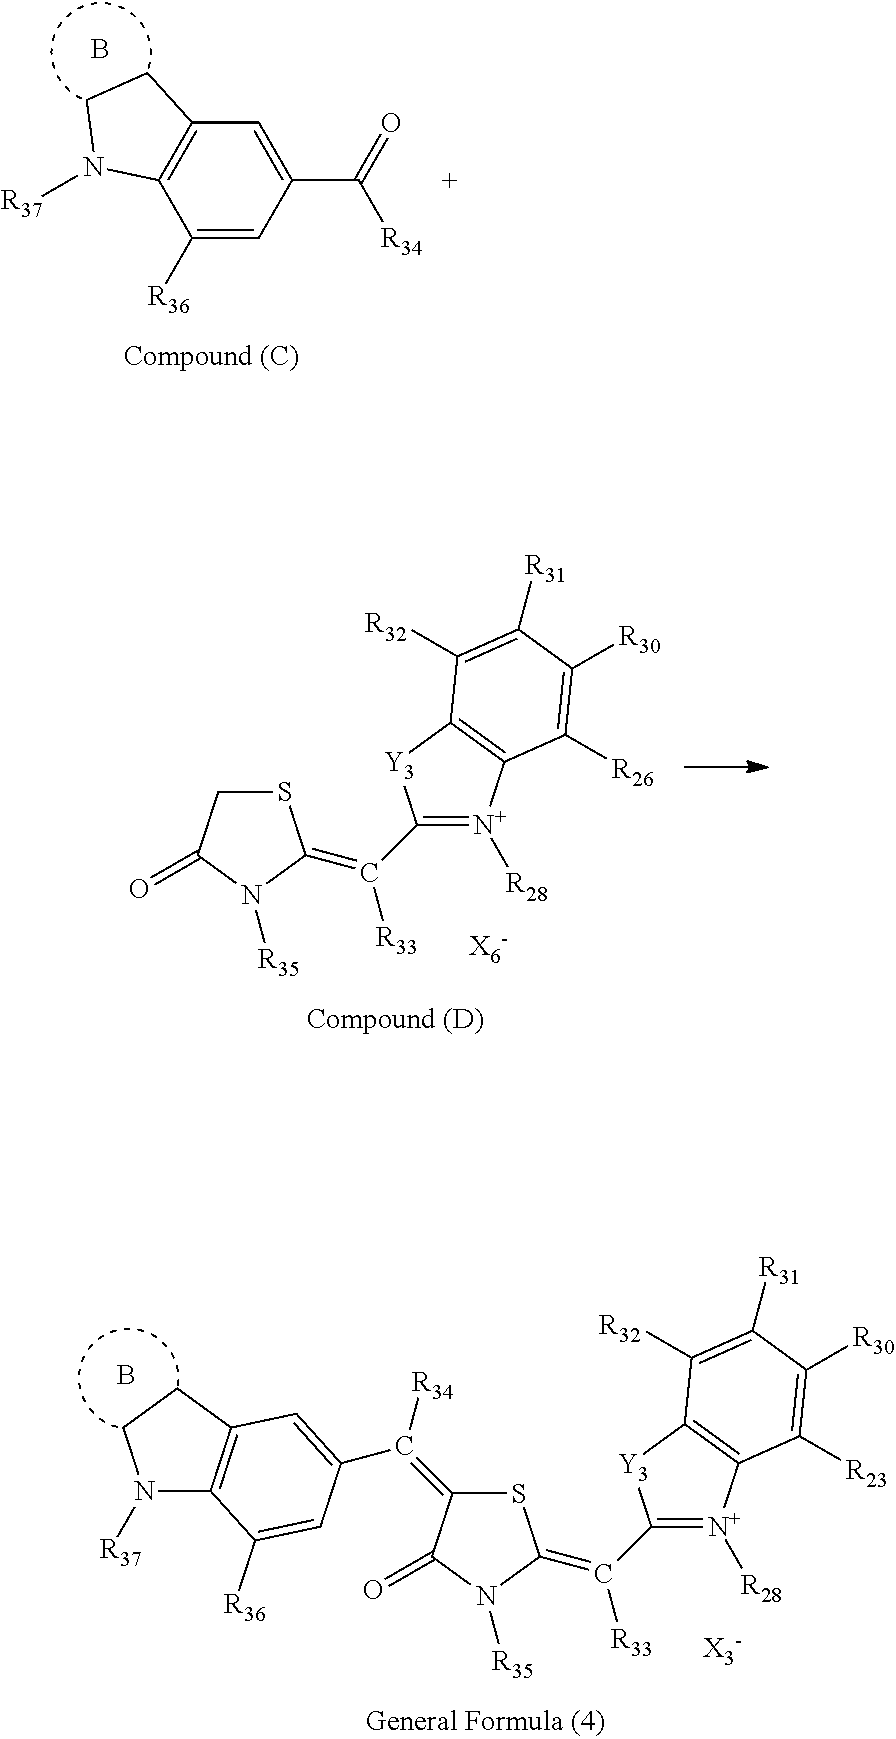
C12=C(C([R36])=CC(C(=O)[R34])=C1)N([R37])CC2.B.S1CC(=O)N([R35])C1=C(C1=[N+]([R28])C2=C([Y3]1)C([R32])=C([R31])C([R30])=C2[R26])[R33].S1C(=C([R34])C2=CC3=C(N([R37])CC3)C([R36])=C2)C(=O)N([R35])C1=C(C1=[N+]([R28])C2=C([Y3]1)C([R32])=C([R31])C([R30])=C2[R23])[R33].B
